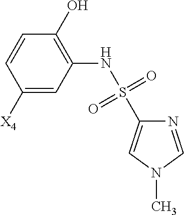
N1=CN(C)C=C1S(=O)(=O)NC1=C(O)C=CC([X4])=C1
